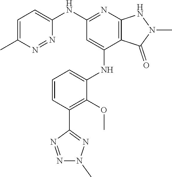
C12=C(N=C(NC3=CC=C(C)N=N3)C=C1NC1=CC=CC(C3=NN(C)N=N3)=C1OC)NN(C)C2=O
